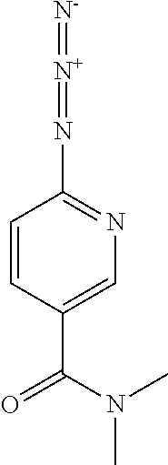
C1=CC(C(N(C)C)=O)=CN=C1N=[N+]=[N-]
